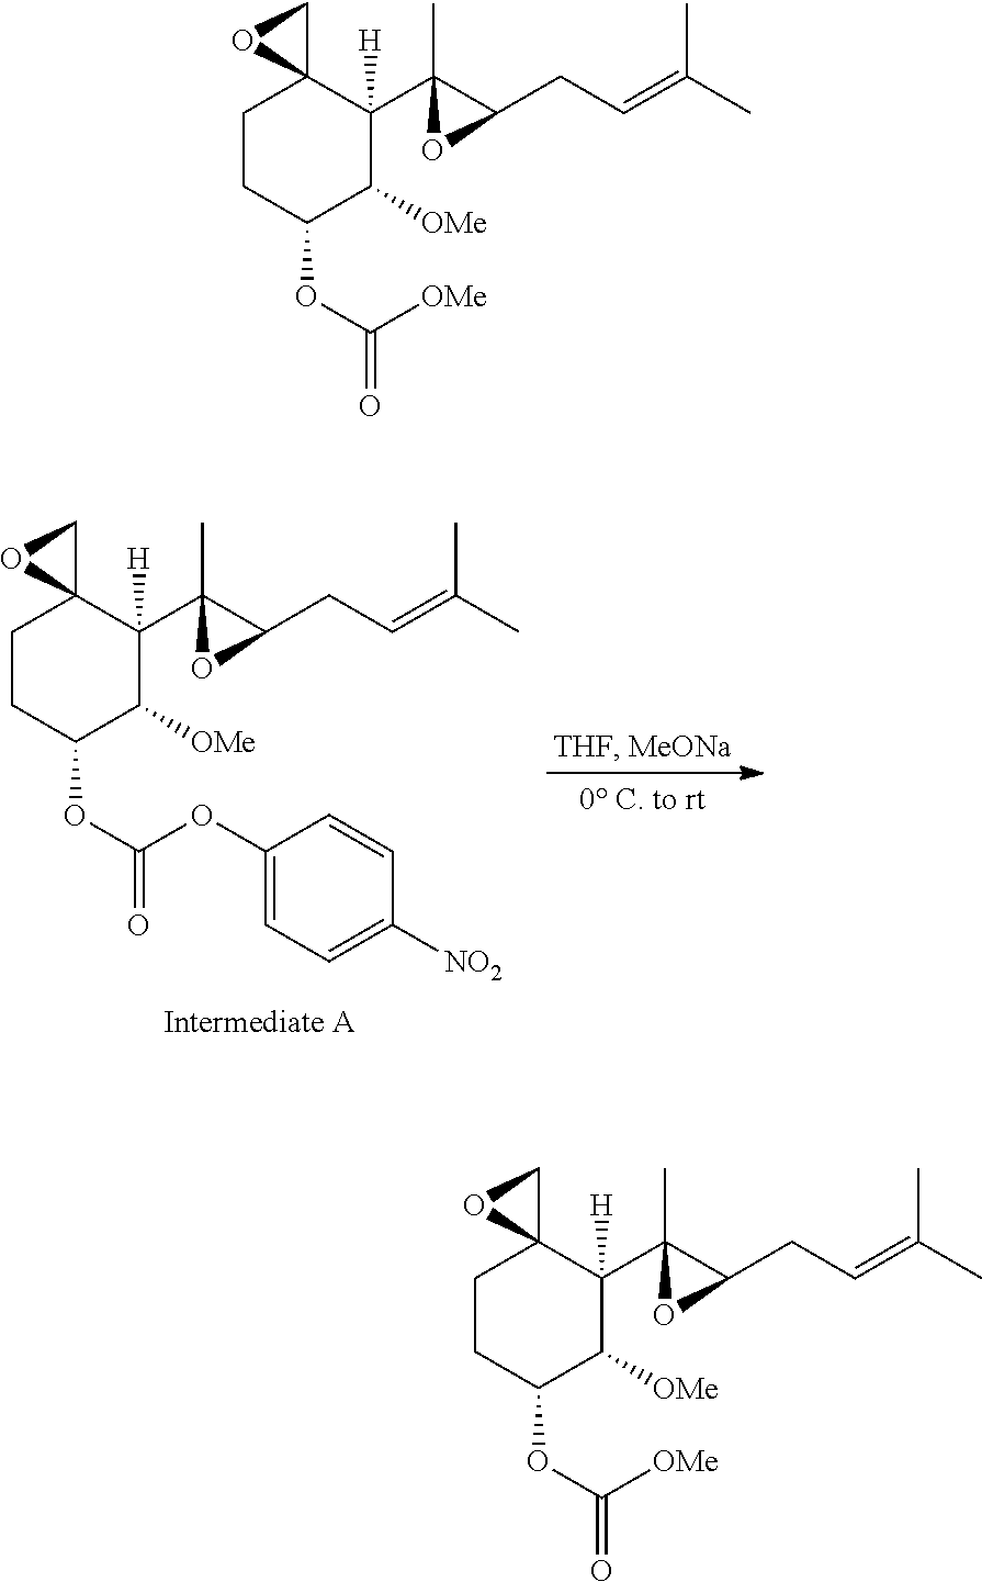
C1CC(OC(OC2=CC=C([NO2])C=C2)=O)C([OMe])C(C2(C)C(CC=C(C)C)O2)([H])C12CO2.C1CC(OC([OMe])=O)C([OMe])C(C2(C)C(CC=C(C)C)O2)([H])C12CO2.C1CC(OC([OMe])=O)C([OMe])C(C2(C)C(CC=C(C)C)O2)([H])C12CO2
